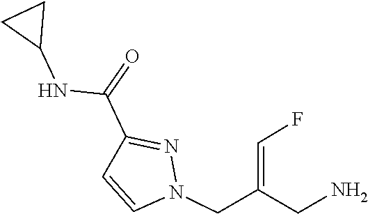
C1=CN(CC(=CF)CN)N=C1C(=O)NC1CC1
